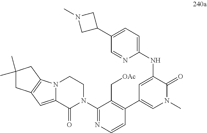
N(C1=CC(C2=C(C[OAc])C(N3CCN4C(=CC5=C4CC(C)(C)C5)C3=O)=NC=C2)=CN(C)C1=O)C1=CC=C(C2CN(C)C2)C=N1
